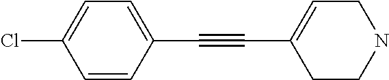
C1=CC(C#CC2=CCNCC2)=CC=C1Cl
